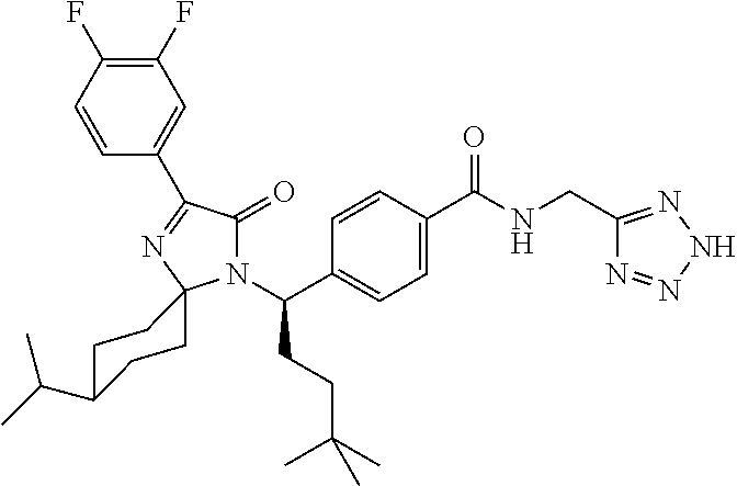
N1(C(C2=CC=C(C(NCC3=NNN=N3)=O)C=C2)CCC(C)(C)C)C(=O)C(C2=CC(F)=C(F)C=C2)=NC12CCC(C(C)C)CC2
